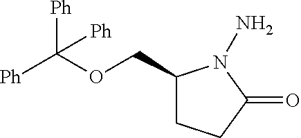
[Ph]C(OCC1CCC(=O)N1N)([Ph])[Ph]
